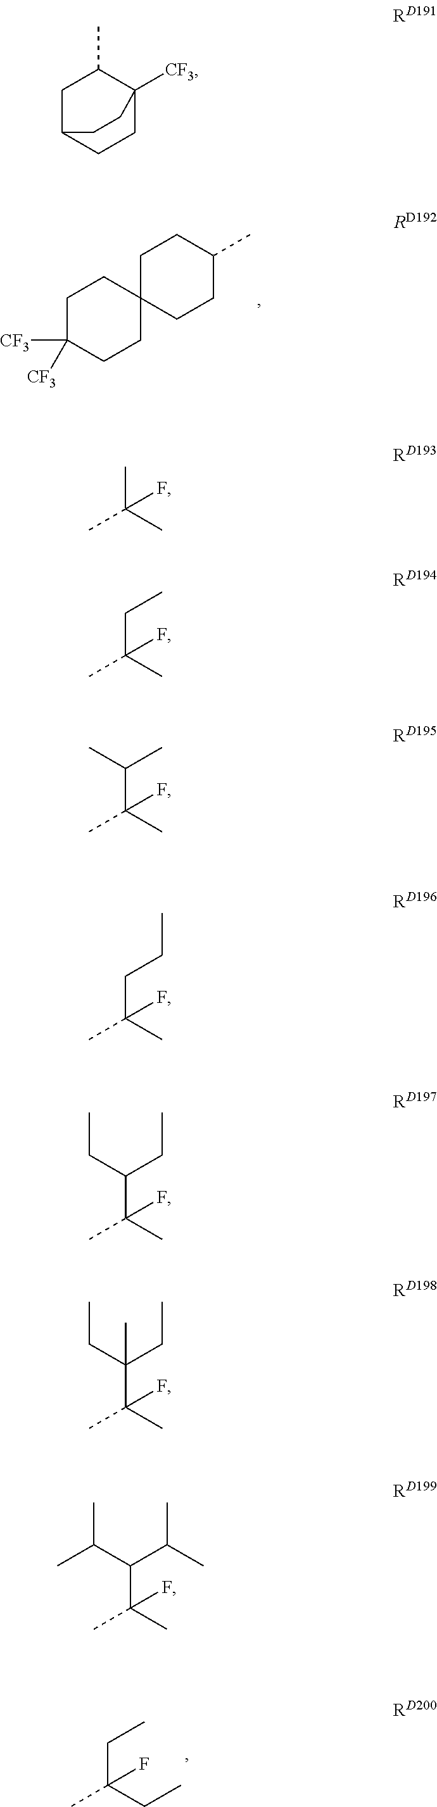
C1C([CF3])([CF3])CCC2(C1)CCC(C)CC2.C(C(C)(CC)F)C.C1C(C)C2([CF3])CCC1CC2.CC(C)(C)F.C(C(C)(C)F)C.C(C(C)(C)F)(C)C.C(C(C)(C)F)CC.C(C(C)(C)F)(CC)CC.C(C(C)(C)F)(CC)(CC)C.C(C(C)(C)F)(C(C)C)C(C)C
